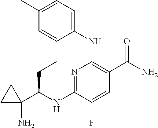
C1(NC(C2(N)CC2)CC)=NC(NC2=CC=C(C)C=C2)=C(C(N)=O)C=C1F
